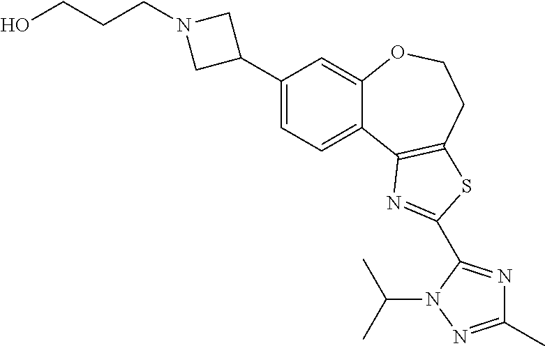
C1(C2CN(CCCO)C2)=CC=C2C(=C1)OCCC1=C2N=C(C2=NC(C)=NN2C(C)C)S1
